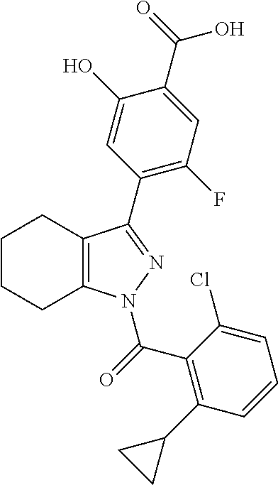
C1CCC2=C(C1)C(C1=C(F)C=C(C(=O)O)C(O)=C1)=NN2C(=O)C1=C(C2CC2)C=CC=C1Cl
